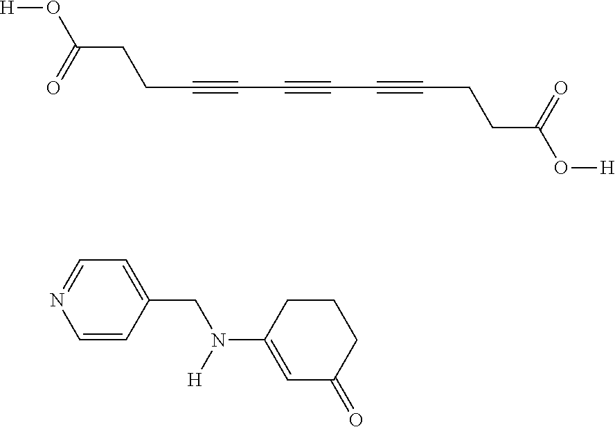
[H]OC(CCC#CC#CC#CCCC(O[H])=O)=O.C1=CC(CN([H])C2=CC(=O)CCC2)=CC=N1
